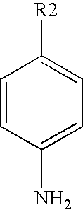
C1=CC(N)=CC=C1[R2]
